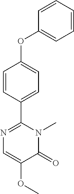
C1=CC(C2=NC=C(OC)C(=O)N2C)=CC=C1OC1=CC=CC=C1
